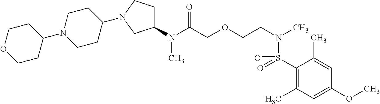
C1(S(N(CCOCC(N(C2CCN(C3CCN(C4CCOCC4)CC3)C2)C)=O)C)(=O)=O)=C(C)C=C(OC)C=C1C
